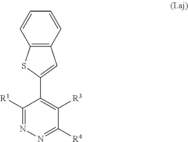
C1([R1])=NN=C([R4])C([R3])=C1C1=CC2=C(S1)C=CC=C2
